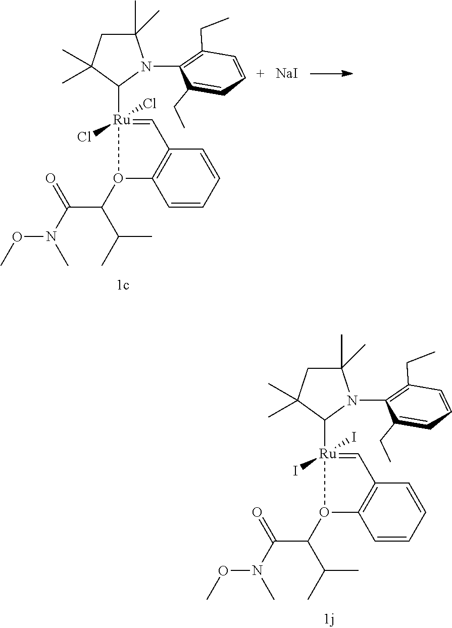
C1(C)(C)CC(C)(C)C([Ru]2(I)(I)=CC3=C(O2C(C(C)C)C(=O)N(C)OC)C=CC=C3)N1C1=C(CC)C=CC=C1CC.C1(C)(C)CC(C)(C)C([Ru]2(Cl)(Cl)=CC3=C(O2C(C(C)C)C(=O)N(C)OC)C=CC=C3)N1C1=C(CC)C=CC=C1CC.[NaI]
